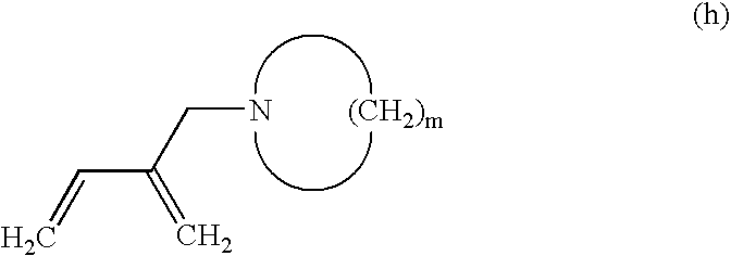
C=CC(CN)=C
